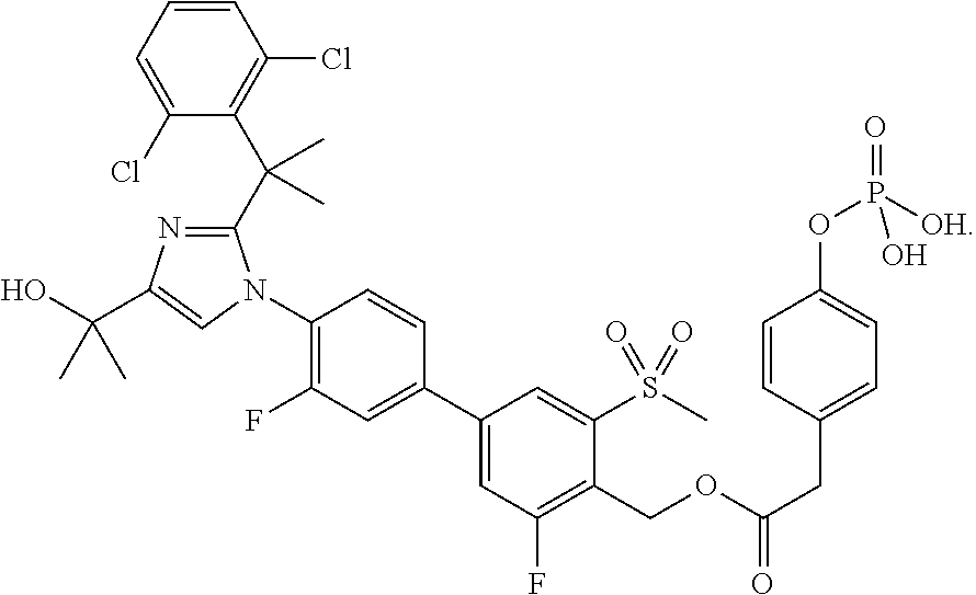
C1=C(Cl)C(C(C2=NC(C(O)(C)C)=CN2C2=C(F)C=C(C3=CC(F)=C(COC(CC4=CC=C(OP(=O)([OH])O)C=C4)=O)C(S(C)(=O)=O)=C3)C=C2)(C)C)=C(Cl)C=C1
